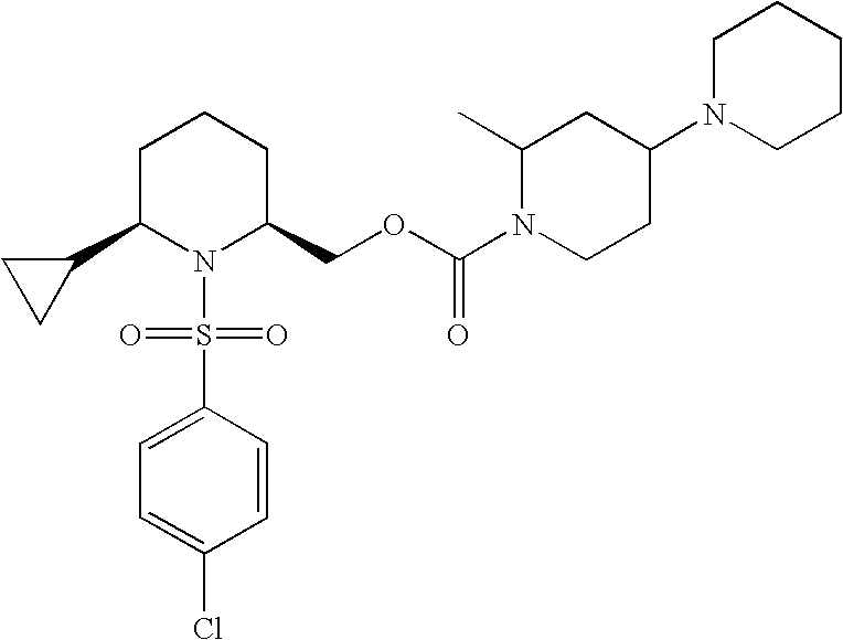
C1C(C2CC2)N(S(C2=CC=C(Cl)C=C2)(=O)=O)C(COC(N2CCC(N3CCCCC3)CC2C)=O)CC1
